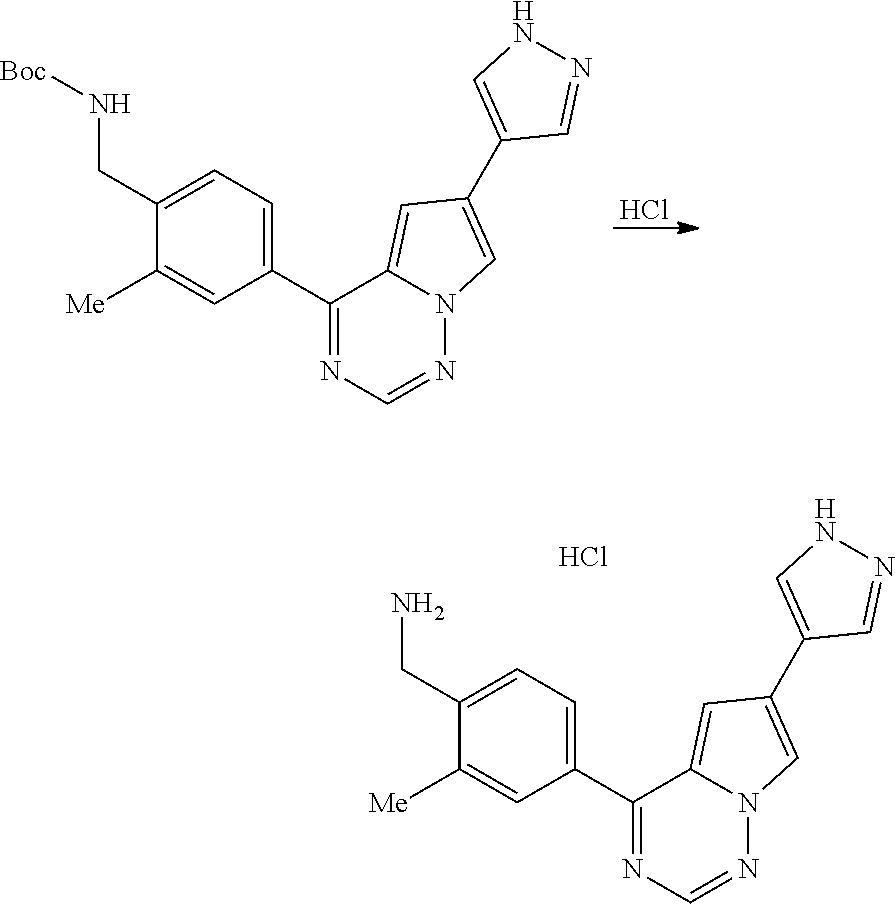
Cl.C1(C2=NC=NN3C2=CC(C2=CNN=C2)=C3)=CC=C(CN[Boc])C([Me])=C1.C1(C2=NC=NN3C2=CC(C2=CNN=C2)=C3)=CC=C(CN)C([Me])=C1.Cl
